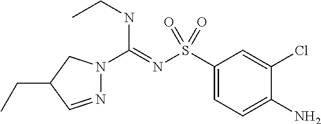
C1(S(N=C(NCC)N2N=CC(CC)C2)(=O)=O)=CC=C(N)C(Cl)=C1
